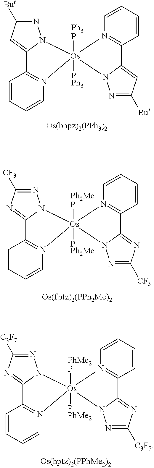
C1=CC2=N(C=C1)[Os]1([Ph3P])([PPh3])(N3C2=CC([But])=N3)N2=C(C=CC=C2)C2=CC([But])=NN21.C1=CC2=N(C=C1)[Os]1([Ph2MeP])([PPh2Me])(N3C2=NC([CF3])=N3)N2=C(C=CC=C2)C2=NC([CF3])=NN21.C1=CC2=N(C=C1)[Os]1([PhMe2P])([PPhMe2])(N3C2=NC([C3F7])=N3)N2=C(C=CC=C2)C2=NC([C3F7])=NN21
